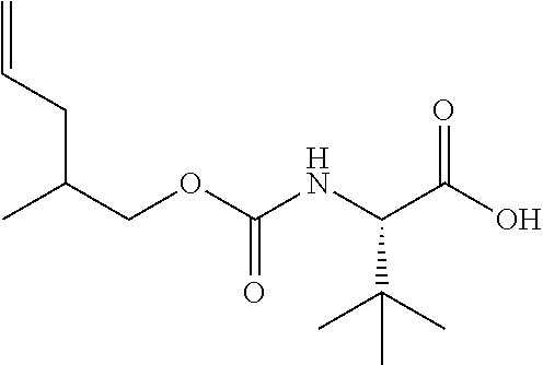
C=CCC(COC(NC(C(O)=O)C(C)(C)C)=O)C
